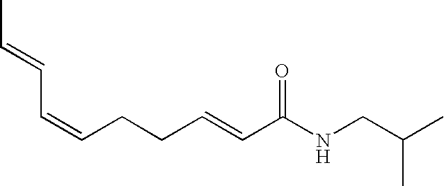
C(C=CCCC=CC(NCC(C)C)=O)=CC
